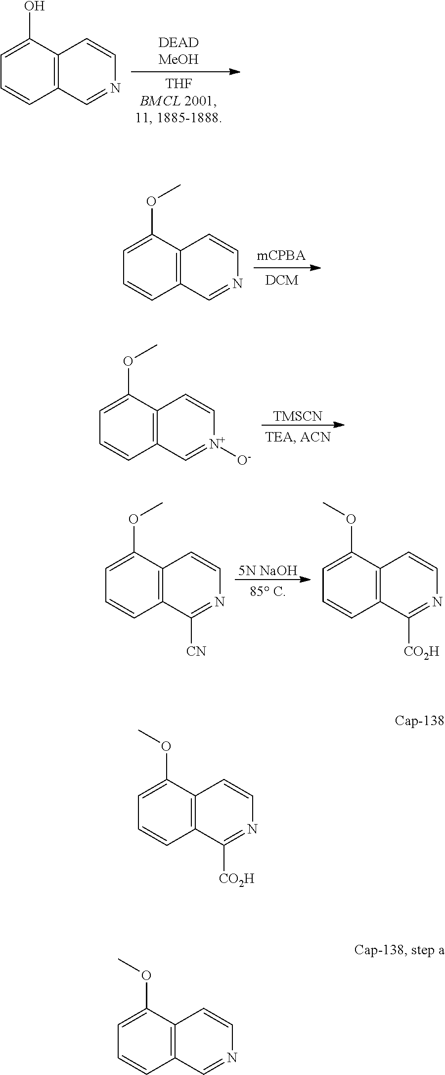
C1=C(O)C2=C(C=C1)C=NC=C2.C1=C(OC)C2=C(C=C1)C=NC=C2.[TMSCN].C1=C(OC)C2=C(C=C1)C=[N+]([O-])C=C2.[5N NaOH].C1=C(OC)C2=C(C=C1)C([CN])=NC=C2.C1=C(OC)C2=C(C=C1)C([CO2H])=NC=C2.C1=C(OC)C2=C(C=C1)C([CO2H])=NC=C2.C1=C(OC)C2=C(C=C1)C=NC=C2
